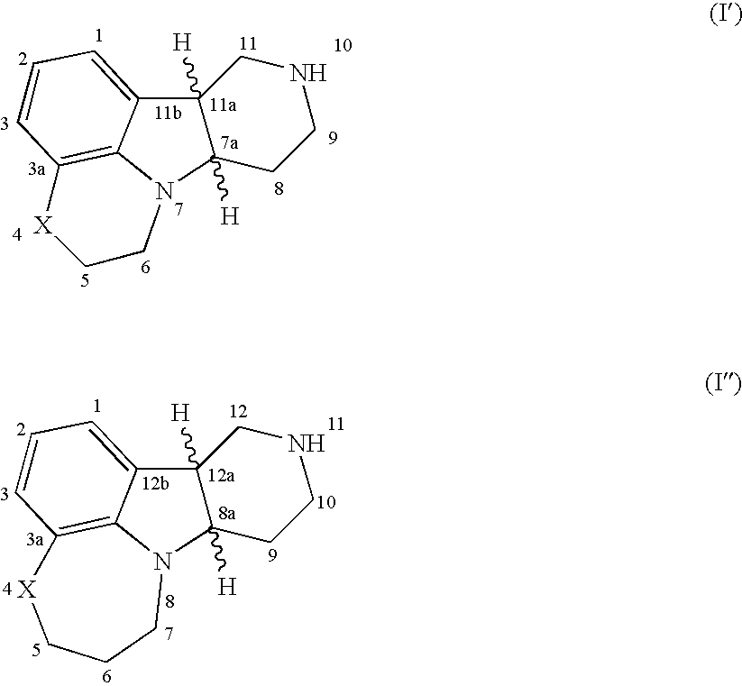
N12C3=C(C=CC=C3C3([H])C1([H])CCNC3)[X]CC2.N12C3=C(C=CC=C3C3([H])C1([H])CCNC3)[X]CCC2
